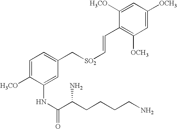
C1=C([H3CO])C(NC(=O)C(CCCCN)N)=CC(C[SO2]C=CC2=C([OCH3])C=C([OCH3])C=C2[H3CO])=C1
